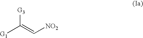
[G1]C(=C[NO2])[G3]
